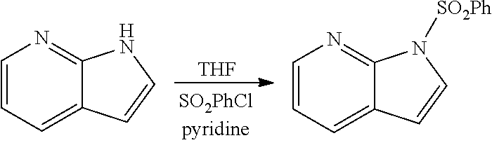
[THF].C1=CC=C2C(=N1)NC=C2.C1=CC=C2C(=N1)N([SO2Ph])C=C2
